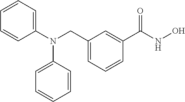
C1=CC=C(N(C2=CC=CC=C2)CC2=CC=CC(C(=O)NO)=C2)C=C1
